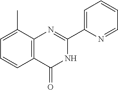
C12=C(C(C)=CC=C1)N=C(C1=CC=CC=N1)NC2=O
